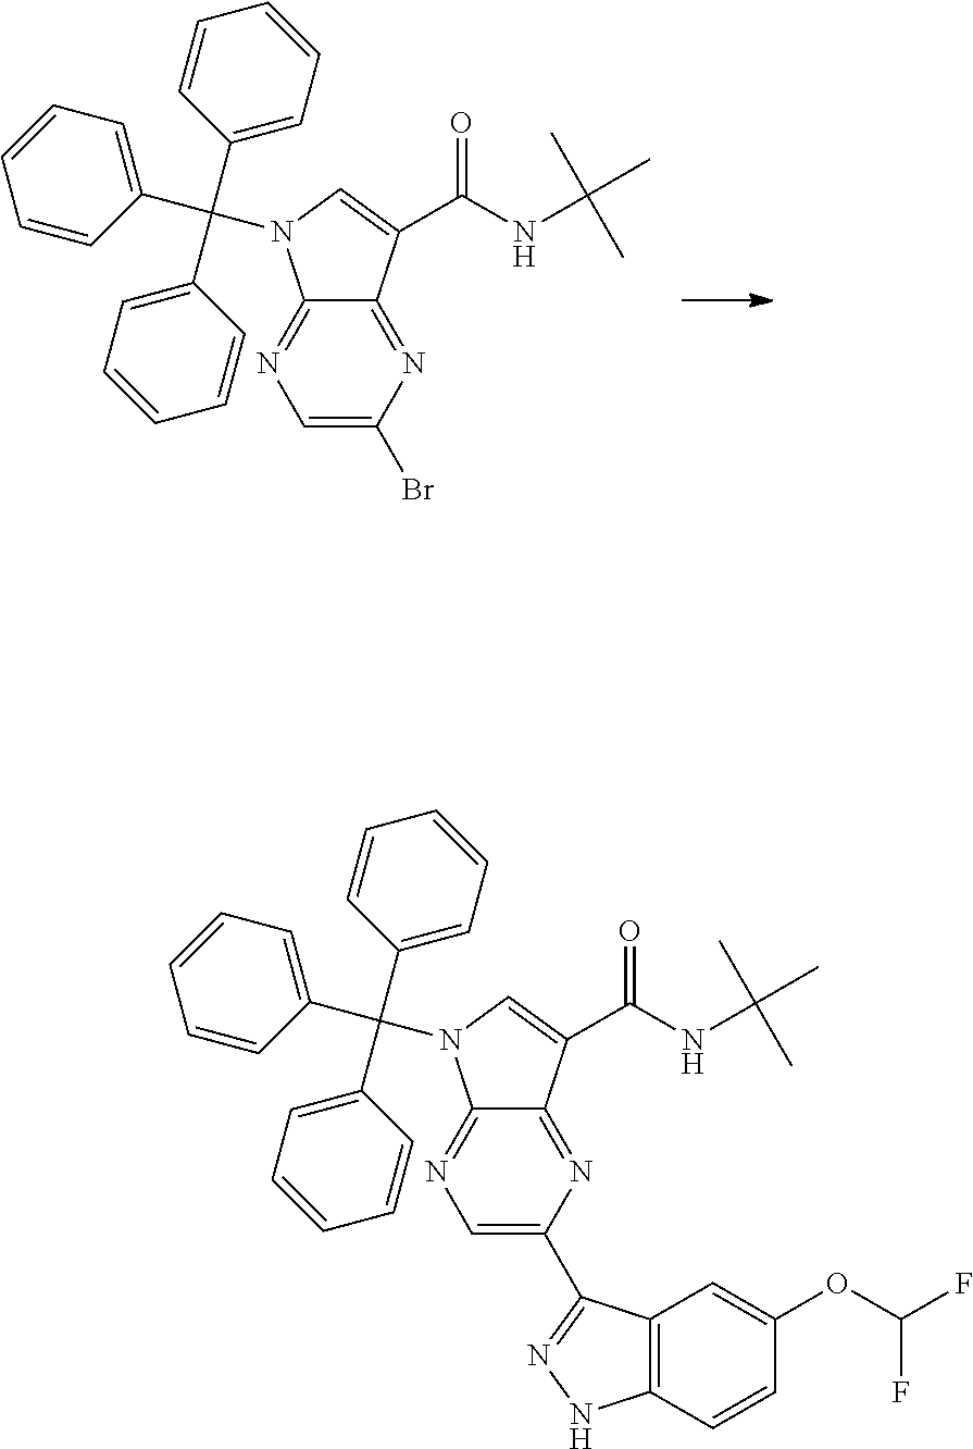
C1=C(Br)N=C2C(=N1)N(C(C1=CC=CC=C1)(C1=CC=CC=C1)C1=CC=CC=C1)C=C2C(NC(C)(C)C)=O.C1=C(C2=NNC3=C2C=C(OC(F)F)C=C3)N=C2C(=N1)N(C(C1=CC=CC=C1)(C1=CC=CC=C1)C1=CC=CC=C1)C=C2C(NC(C)(C)C)=O
